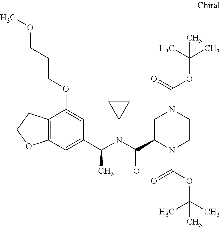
C1(C(N(C(C2N(C(OC(C)(C)C)=O)CCN(C(OC(C)(C)C)=O)C2)=O)C2CC2)C)=CC2=C(C(OCCCOC)=C1)CCO2
